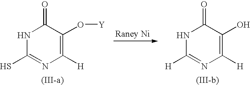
N1C(S)=NC([H])=C(O[Y])C1=O.N1C([H])=NC([H])=C(O)C1=O
